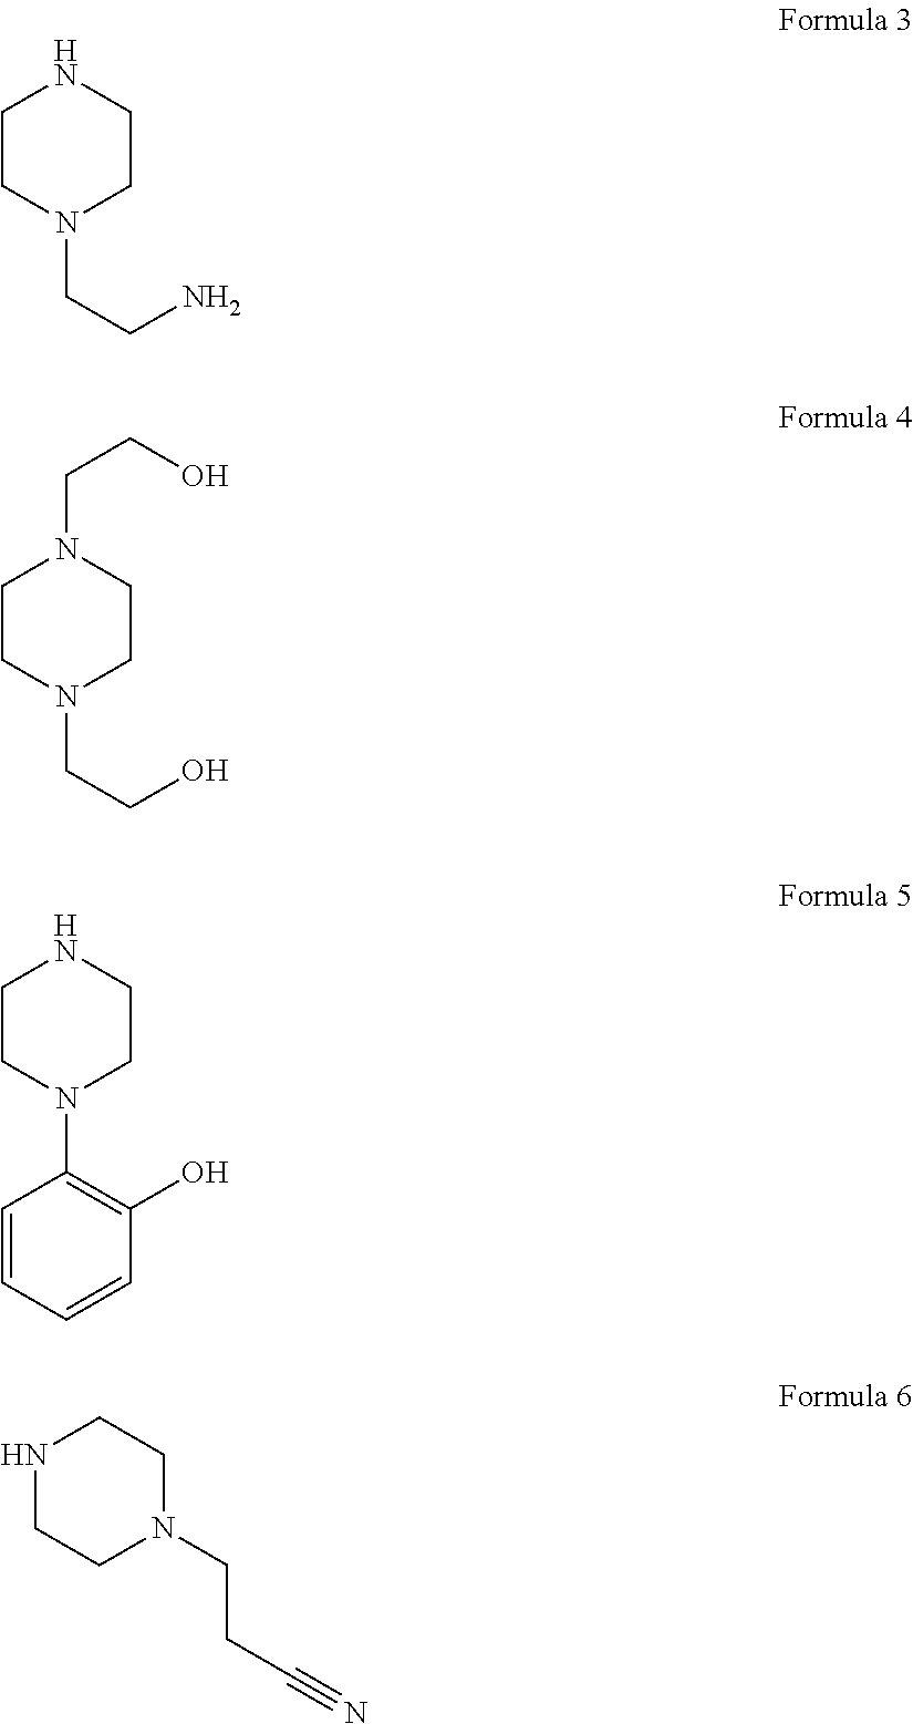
C1CN(CCN)CCN1.C1CN(CCO)CCN1CCO.C1CN(C2=C(O)C=CC=C2)CCN1.N1CCN(CCC#N)CC1
